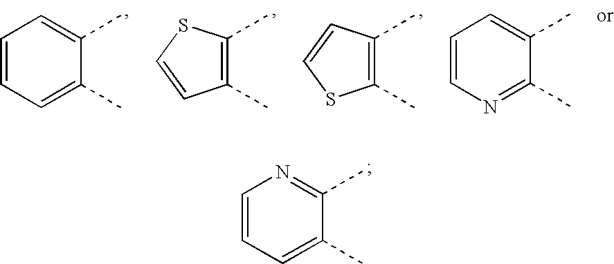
C1=CC=C(C)C(C)=N1.C1=CC=C(C)C(C)=C1.C1(C)=C(C)C=CS1.C1(C)=C(C)SC=C1.C1=CN=C(C)C(C)=C1
